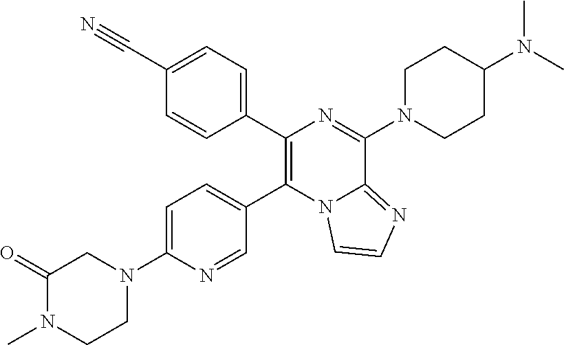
C1(C#N)=CC=C(C2=C(C3=CC=C(N4CC(=O)N(C)CC4)N=C3)N3C(=NC=C3)C(N3CCC(N(C)C)CC3)=N2)C=C1
